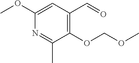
O(C1=C(C=O)C=C(OC)N=C1C)COC
